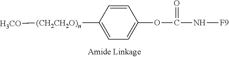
N(C(OC1=CC=C([(CH2CH2O)n][H3CO])C=C1)=O)[F9]
